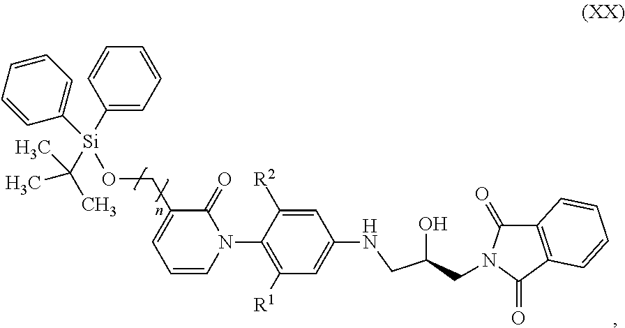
C1([Si](C(C)(C)C)(OCC2=CC=CN(C3=C([R1])C=C(NCC(O)CN4C(=O)C5=C(C4=O)C=CC=C5)C=C3[R2])C2=O)C2=CC=CC=C2)=CC=CC=C1
